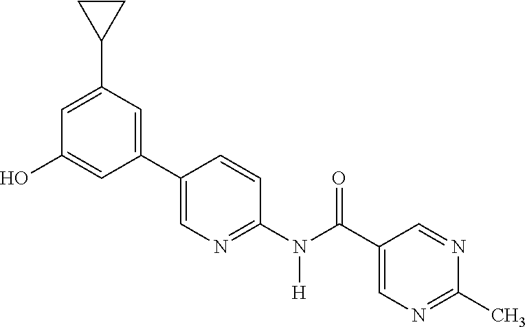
C1(C2=CN=C(N(C(C3=CN=C(C)N=C3)=O)[H])C=C2)=CC(C2CC2)=CC(O)=C1
